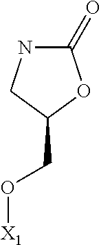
C1(=O)NCC(CO[X1])O1
